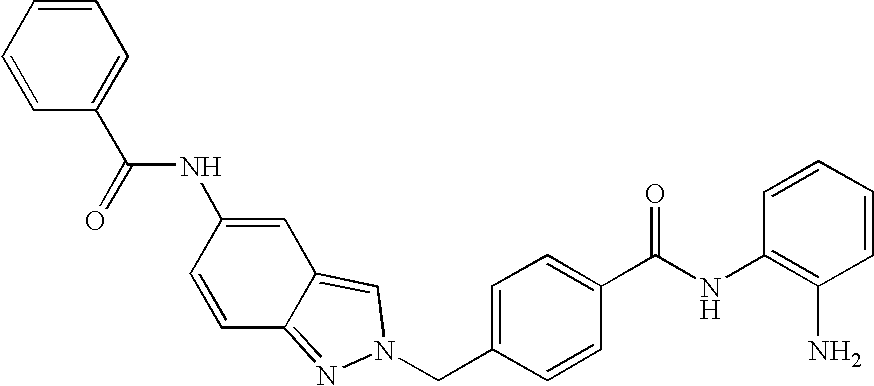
C1=CC=CC(N)=C1NC(C1=CC=C(CN2N=C3C=CC(NC(=O)C4=CC=CC=C4)=CC3=C2)C=C1)=O
